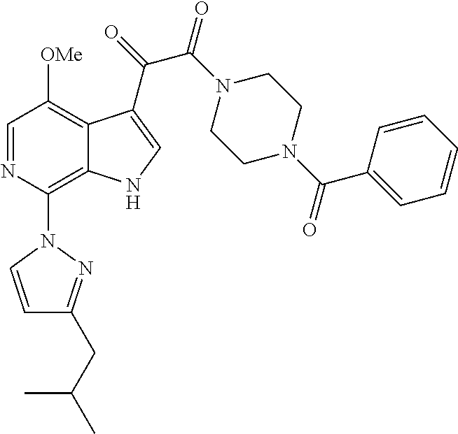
C1=NC(N2C=CC(CC(C)C)=N2)=C2C(=C1[OMe])C(C(C(=O)N1CCN(C(C3=CC=CC=C3)=O)CC1)=O)=CN2
